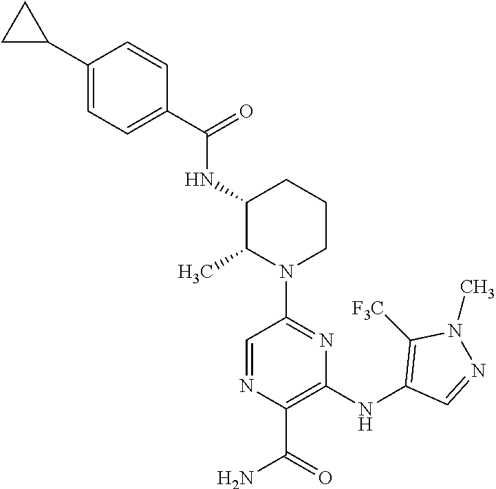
C1(C(=O)NC2C(C)N(C3=NC(NC4=C([F3C])N(C)N=C4)=C(C(=O)N)N=C3)CCC2)=CC=C(C2CC2)C=C1
